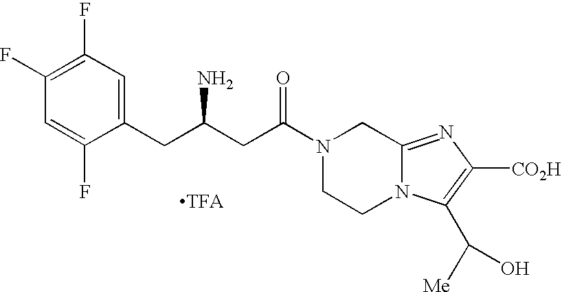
C1(CC(CC(N2CCN3C(=NC([CO2H])=C3C(O)[Me])C2)=O)N)=CC(F)=C(F)C=C1F.[TFA]
